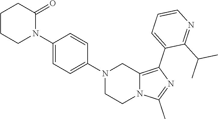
N1(C2=CC=C(N3C(=O)CCCC3)C=C2)CCN2C(=C(C3=CC=CN=C3C(C)C)N=C2C)C1
